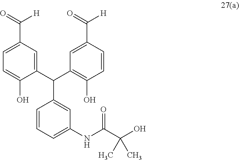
C1=CC=C(NC(C(O)(C)C)=O)C=C1C(C1=CC(C([H])=O)=CC=C1O)C1=C(O)C=CC(C([H])=O)=C1
